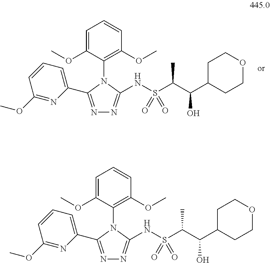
C1(C2=NN=C(NS(=O)(=O)C(C(C3CCOCC3)O)C)N2C2=C(OC)C=CC=C2OC)=CC=CC(OC)=N1.C1(C2=NN=C(NS(=O)(=O)C(C(C3CCOCC3)O)C)N2C2=C(OC)C=CC=C2OC)=CC=CC(OC)=N1
